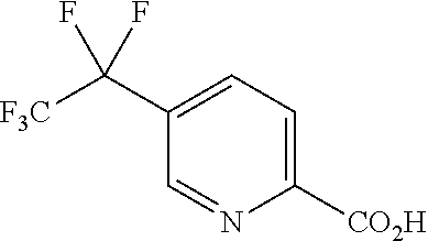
C1(C([F3C])(F)F)=CC=C([CO2H])N=C1
